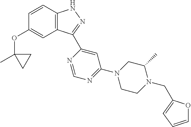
C1=CC2=C(C=C1OC1(C)CC1)C(C1=CC(N3CCN(CC4=CC=CO4)C(C)C3)=NC=N1)=NN2
